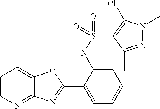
C1=CN=C2C(=C1)OC(C1=CC=CC=C1NS(=O)(C1=C(Cl)N(C)N=C1C)=O)=N2
